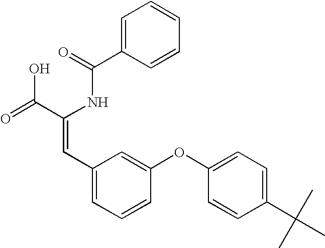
C1=C(C(=O)NC(C(=O)O)=CC2=CC=CC(OC3=CC=C(C(C)(C)C)C=C3)=C2)C=CC=C1
